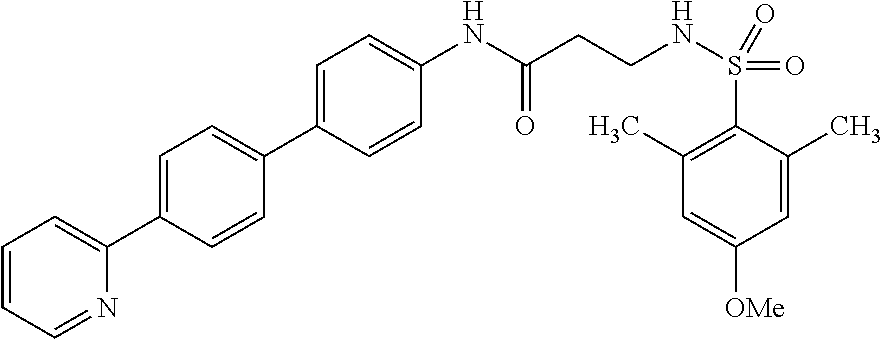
C1=CC=NC(C2=CC=C(C3=CC=C(NC(CCNS(=O)(C4=C(C)C=C([OMe])C=C4C)=O)=O)C=C3)C=C2)=C1
